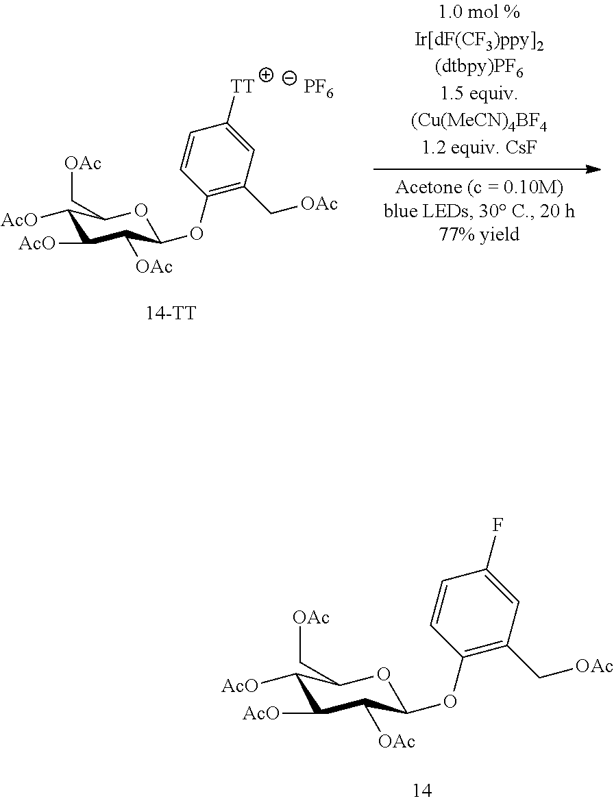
[PF6].C1([TT])=CC(C[OAc])=C(OC2C([OAc])C([AcO])C([AcO])C(C[OAc])O2)C=C1.C1(F)=CC(C[OAc])=C(OC2C([OAc])C([AcO])C([AcO])C(C[OAc])O2)C=C1
